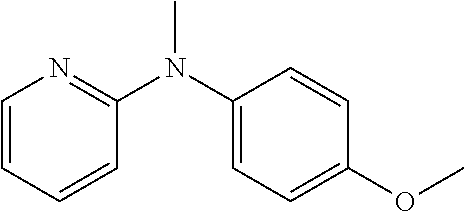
C1=CC=CC(N(C2=CC=C(OC)C=C2)C)=N1
